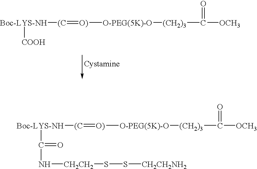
C([OCH3])([(CH2)3][O-PEG(5K)-O][O)]=[(C][Boc-LYS-NH][COOH])=O.C([OCH3])([(CH2)3][O-PEG(5K)-O][O)]=[(C][Boc-LYS-NH]C(=O)N[CH2CH2]SS[CH2CH2NH2])=O
